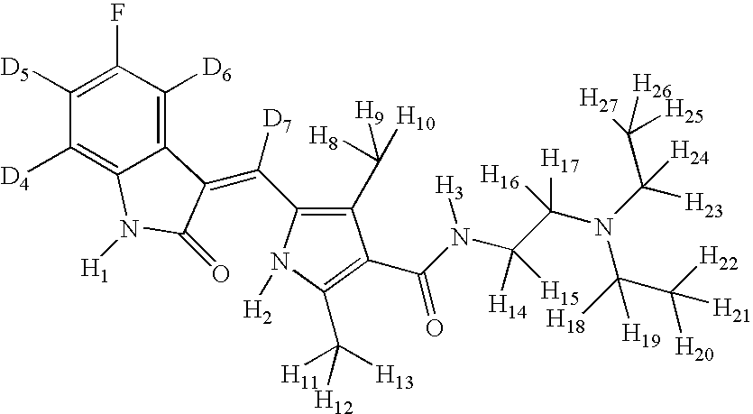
C1([D5])=C(F)C([D6])=C2C(=C1[D4])N([H1])C(=O)C2=C([D7])C1=C(C([H9])([H10])[H8])C(C(N(C(C(N(C([H23])(C([H27])([H26])[H25])[H24])C([H18])(C([H22])([H20])[H21])[H19])([H17])[H16])([H14])[H15])[H3])=O)=C(C([H12])([H11])[H13])N1[H2]
